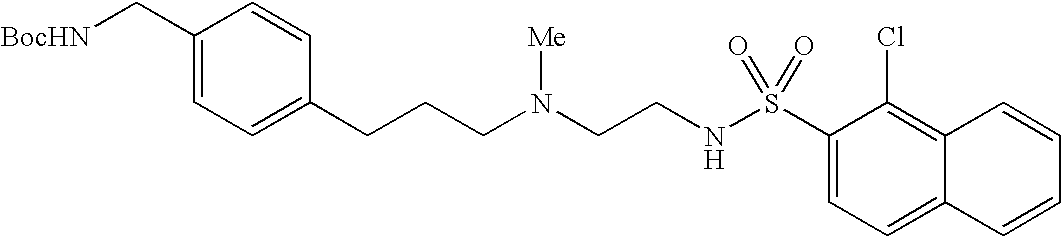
C1(C[BocHN])=CC=C(CCCN(CCNS(C2=CC=C3C(=C2Cl)C=CC=C3)(=O)=O)[Me])C=C1
